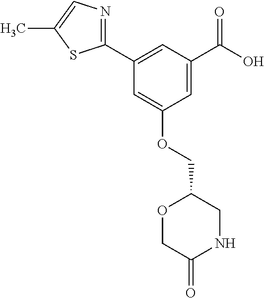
C1(C2=NC=C(C)S2)=CC(C(O)=O)=CC(OCC2OCC(=O)NC2)=C1
